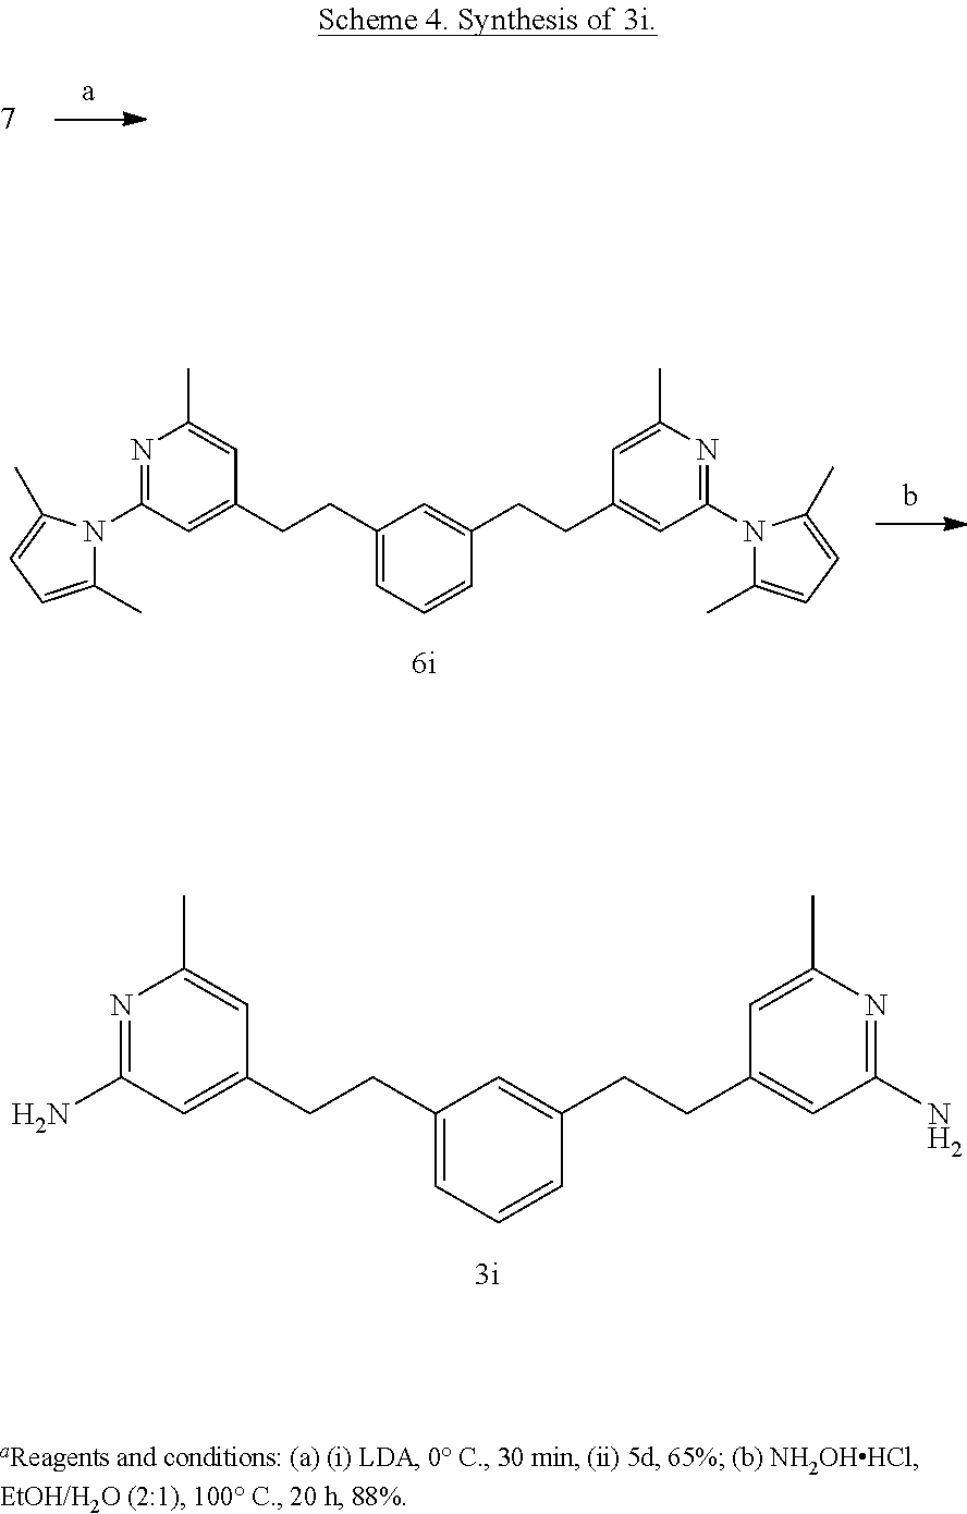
N1=C(N)C=C(CCC2=CC=CC(CCC3=CC(N)=NC(C)=C3)=C2)C=C1C.N1=C(N2C(C)=CC=C2C)C=C(CCC2=CC=CC(CCC3=CC(N4C(C)=CC=C4C)=NC(C)=C3)=C2)C=C1C
